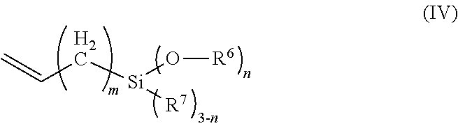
C=CC[Si](O[R6])[R7]
